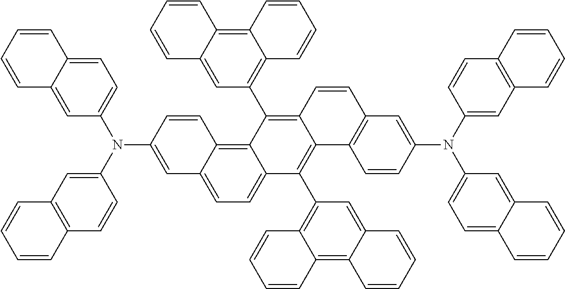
C1=C(N(C2=CC3=C(C=C2)C=CC=C3)C2=CC=C3C(=C2)C=CC=C3)C=CC2=C3C(=CC=C12)C(C1=C2C(=C4C(=C1)C=CC=C4)C=CC=C2)=C1C(=C3C2=C3C(=C4C(=C2)C=CC=C4)C=CC=C3)C=CC2=C1C=CC(N(C1=CC3=C(C=C1)C=CC=C3)C1=CC=C3C(=C1)C=CC=C3)=C2
